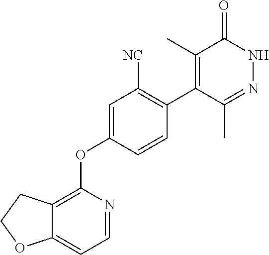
C12=C(OC3=CC([NC])=C(C4=C(C)C(=O)NN=C4C)C=C3)N=CC=C1OCC2
